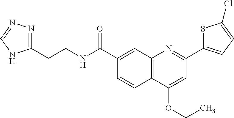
C1(C(NCCC2=NN=CN2)=O)=CC2=C(C=C1)C(OCC)=CC(C1=CC=C(Cl)S1)=N2
